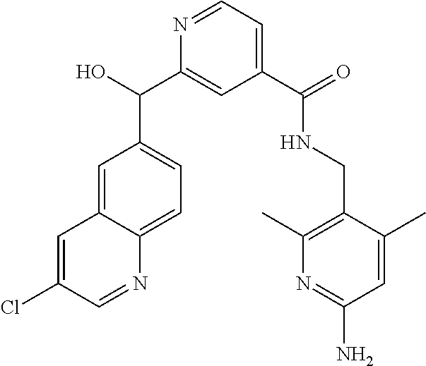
C1(C(=O)NCC2=C(C)N=C(N)C=C2C)=CC=NC(C(C2=CC=C3C(=C2)C=C(Cl)C=N3)O)=C1
